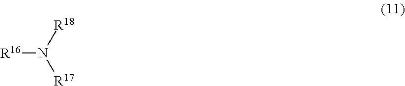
[R16]N([R18])[R17]
